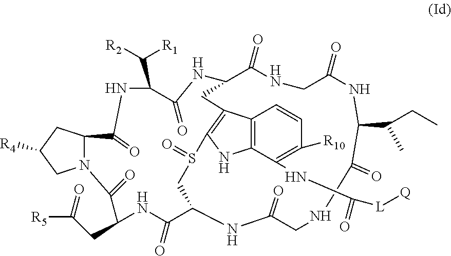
C12=C(C(NC(=O)[L][Q])=C([R10])C=C1)NC1=C2CC2NC(=O)C(C([R1])[R2])NC(=O)C3N(C(=O)C(CC([R5])=O)NC(=O)C(CS1=O)NC(=O)CNC(=O)C(C(C)CC)NC(=O)CNC2=O)CC([R4])C3
